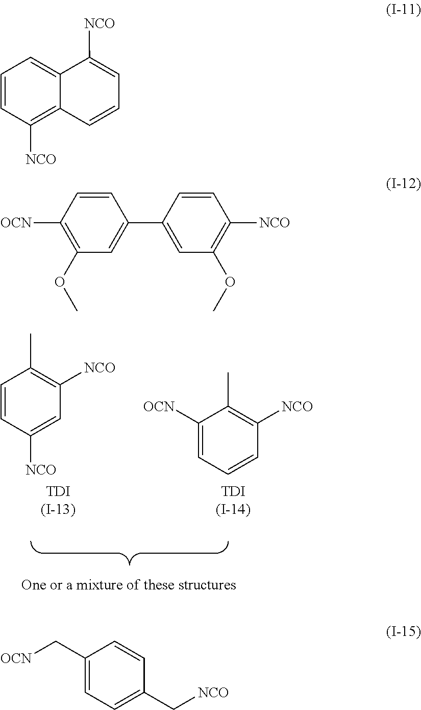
C1=CC([NCO])=CC([NCO])=C1C.[TDI(I-13)].C1([OCN])=CC=CC([NCO])=C1C.[TDI(I-14)].C1=CC([NCO])=C2C(=C1)C([NCO])=CC=C2.C1=CC(C2=CC(OC)=C([NCO])C=C2)=CC(OC)=C1[OCN].C1(C[OCN])=CC=C(C[NCO])C=C1
